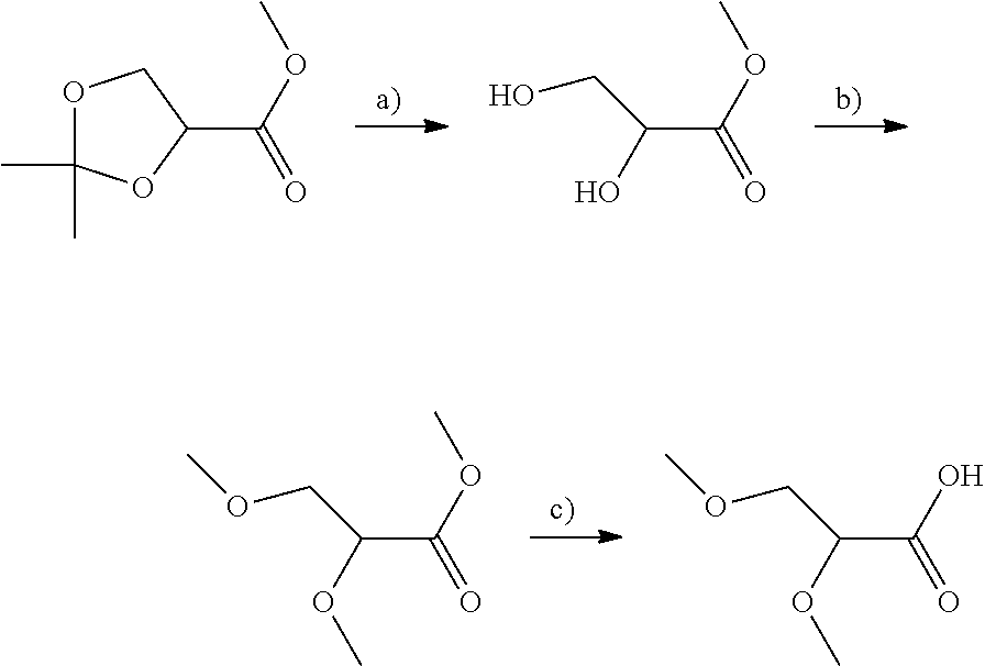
C1(C(OC)=O)COC(C)(C)O1.C(C(OC)=O)(CO)O.C(C(OC)=O)(COC)OC.C(C(O)=O)(COC)OC
